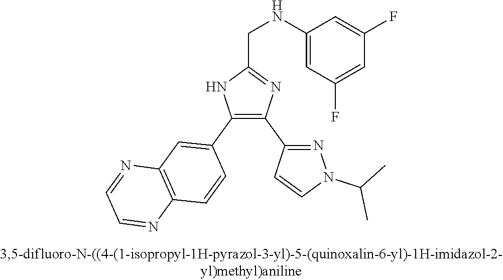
C1(NCC2=NC(C3=NN(C(C)C)C=C3)=C(C3=CC4=C(C=C3)N=CC=N4)N2)=CC(F)=CC(F)=C1
